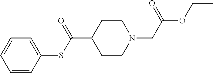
C1=C(SC(C2CCN(CC(OCC)=O)CC2)=O)C=CC=C1
